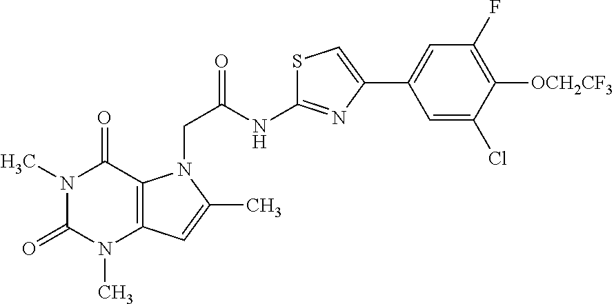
N1(C)C(=O)N(C)C2=C(C1=O)N(CC(NC1=NC(C3=CC(F)=C([OCH2CF3])C(Cl)=C3)=CS1)=O)C(C)=C2
